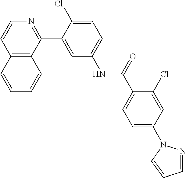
C12=C(C(C3=CC(NC(C4=CC=C(N5N=CC=C5)C=C4Cl)=O)=CC=C3Cl)=NC=C1)C=CC=C2
